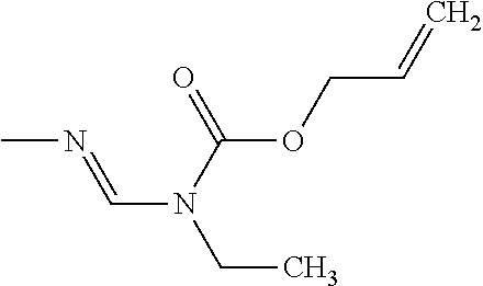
CN=CN(CC)C(OCC=C)=O
